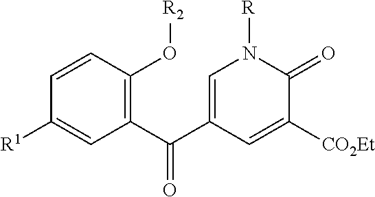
C1(C(C2=CN([R])C(=O)C([CO2Et])=C2)=O)=C(O[R2])C=CC([R1])=C1
